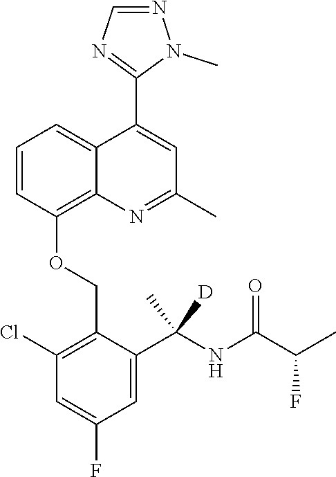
C1=CC(OCC2=C(Cl)C=C(F)C=C2C(NC(C(C)F)=O)(C)[D])=C2C(=C1)C(C1=NC=NN1C)=CC(C)=N2
